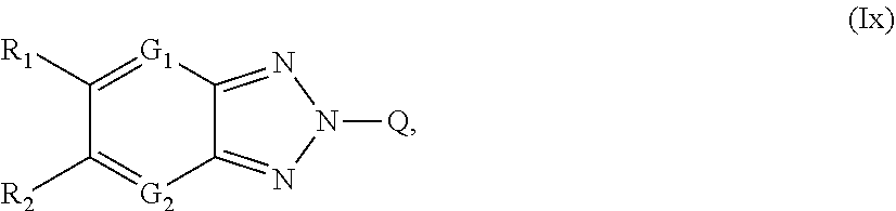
C1([R2])=[G2]C2=NN([Q])N=C2[G1]=C1[R1]
